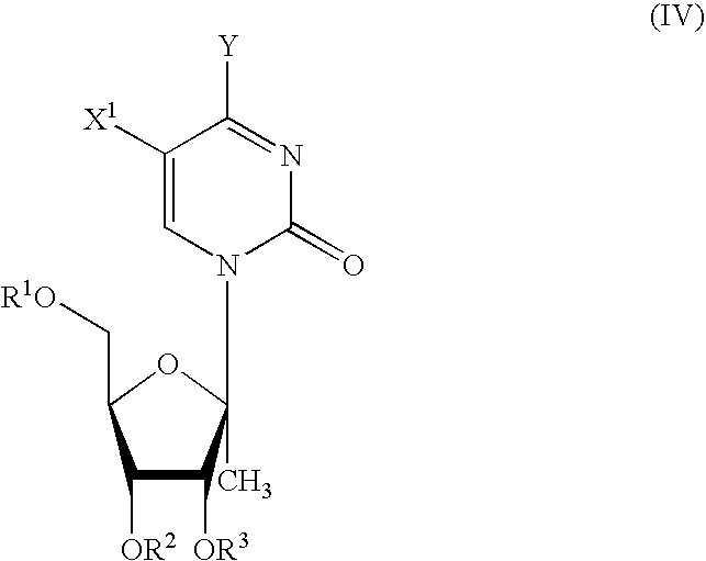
C1([OR2])C([OR3])C(C)(N2C(=O)N=C([Y])C([X1])=C2)OC1C[R1O]
